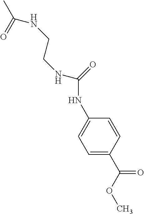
CC(=O)NCCNC(NC1=CC=C(C(OC)=O)C=C1)=O
